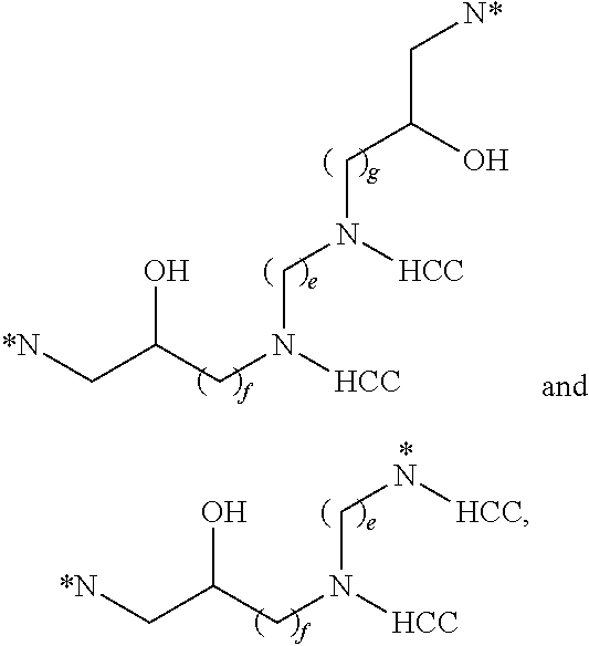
[*N]CC(O)CN(CN[HCC])[HCC].[*N]CC(O)CN(CN([HCC])CC(O)C[N*])[HCC]
